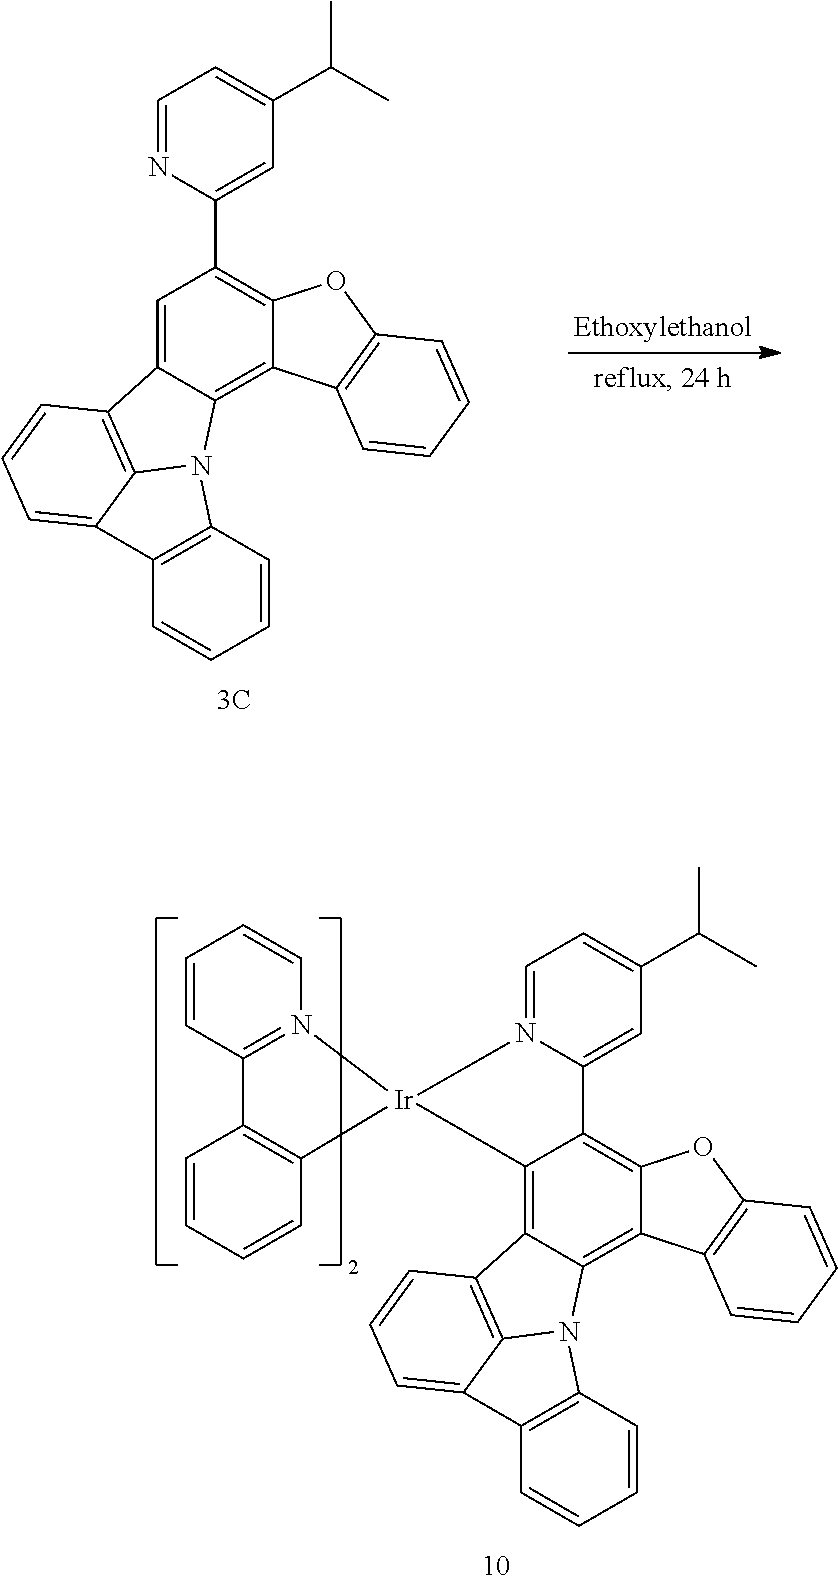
C1=CC=CC2=C1C1=C3C(=CC(C4=CC(C(C)C)=CC=N4)=C1O2)C1=C2N3C3=C(C2=CC=C1)C=CC=C3.C1=CC2=N(C=C1)[Ir]1(C3=C2C=CC=C3)C2=C3C(=C4C5=C(C=CC=C5)OC4=C2C2=CC(C(C)C)=CC=N12)N1C2=C3C=CC=C2C2=C1C=CC=C2
